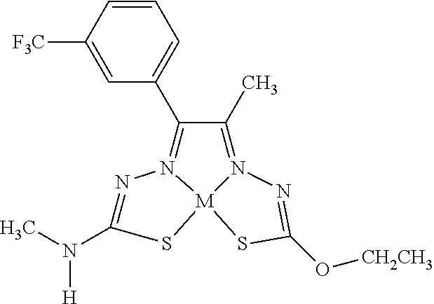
N1=C(N(C)[H])S[M]23N1=C(C1=CC=CC([F3C])=C1)C(C)=N2N=C(O[CH2CH3])S3
